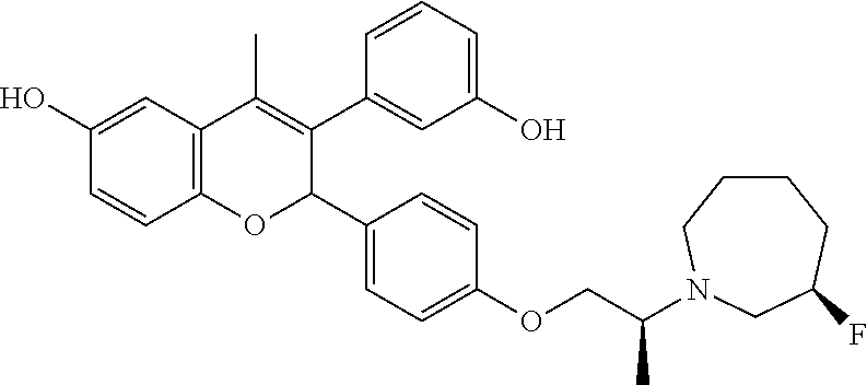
C12=C(C=C(O)C=C1)C(C)=C(C1=CC(O)=CC=C1)C(C1=CC=C(OCC(N3CCCCC(F)C3)C)C=C1)O2
